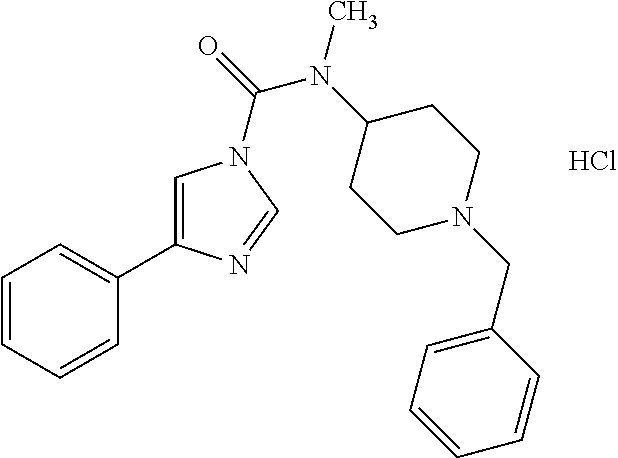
C1=CC=CC(C2=CN(C(N(C)C3CCN(CC4=CC=CC=C4)CC3)=O)C=N2)=C1.Cl
